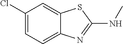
C1(Cl)=CC=C2C(=C1)SC(NC)=N2
